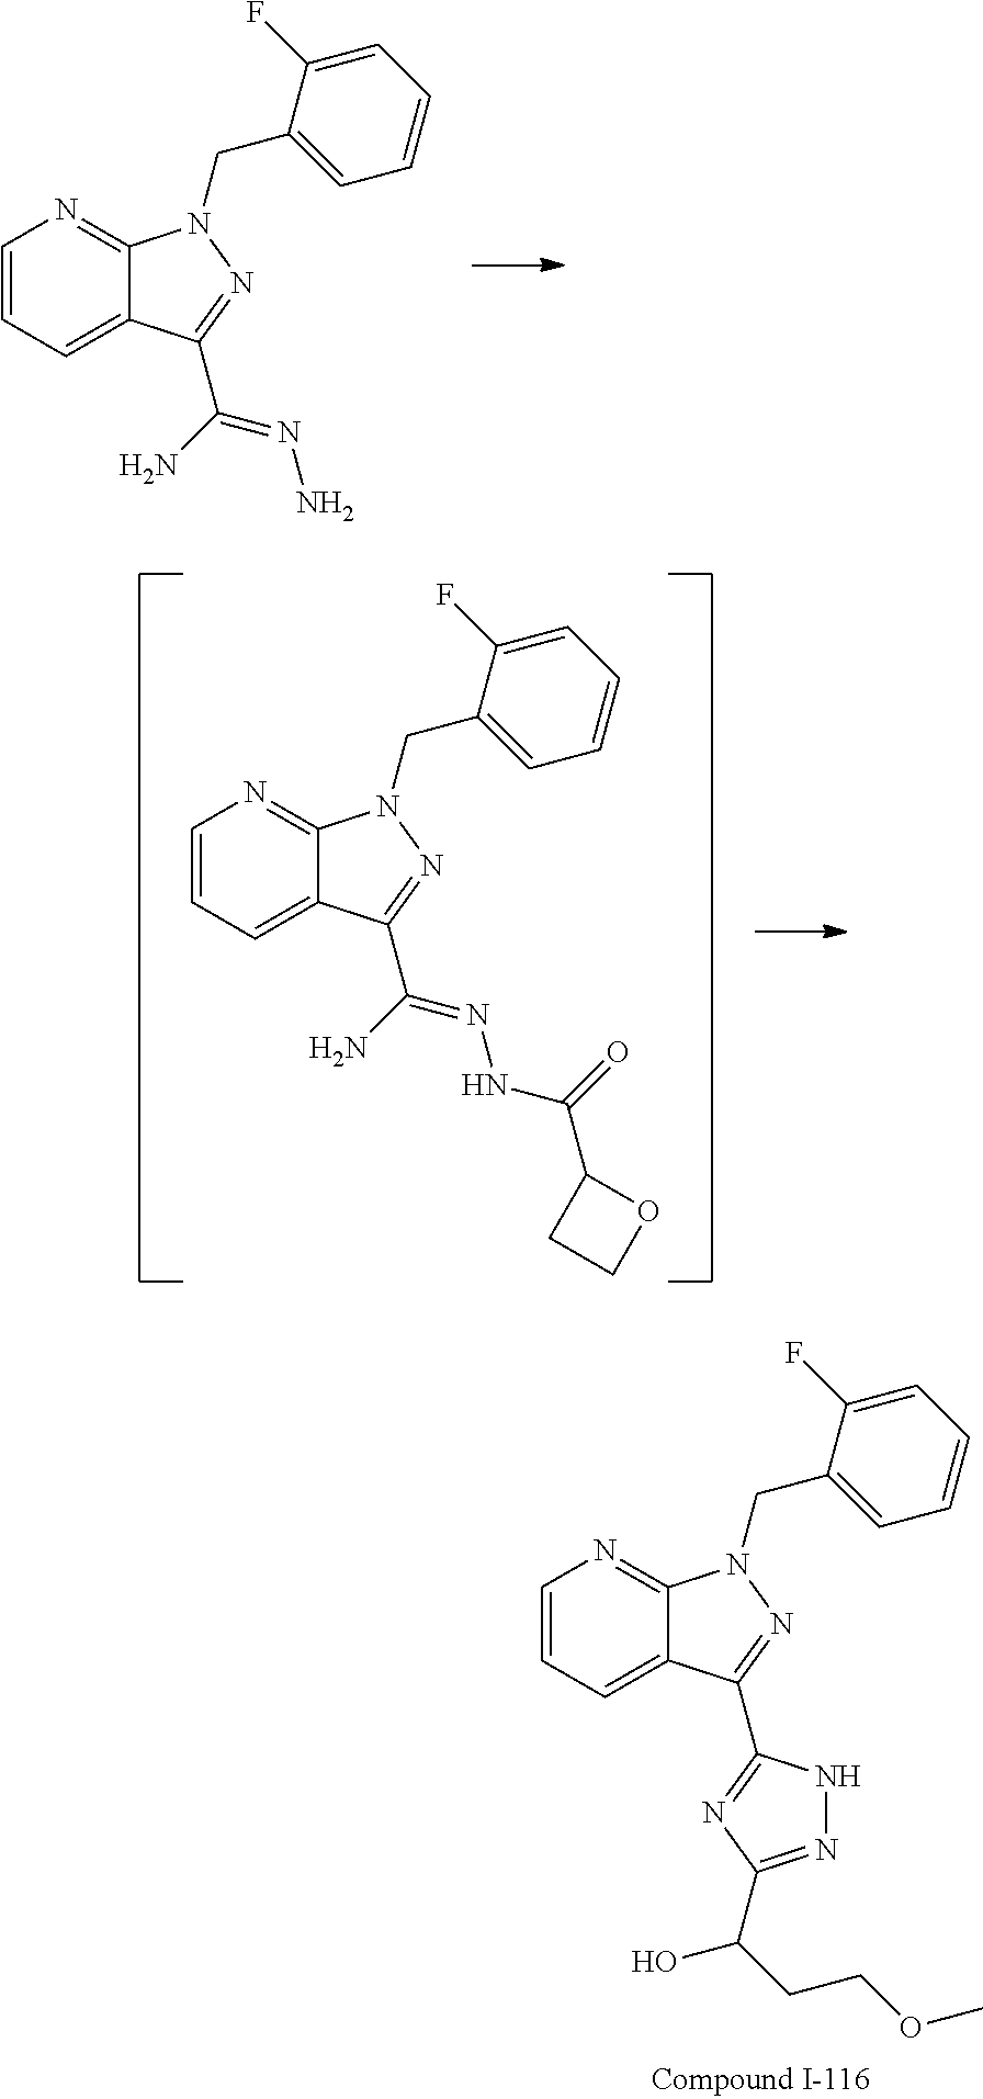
C1=CC=C2C(=N1)N(CC1=CC=CC=C1F)N=C2C(N)=NN.C1=CC=C2C(=N1)N(CC1=CC=CC=C1F)N=C2C1=NC(C(O)CCOC)=NN1.C1=CC=C2C(=N1)N(CC1=CC=CC=C1F)N=C2C(N)=NNC(C1CCO1)=O
